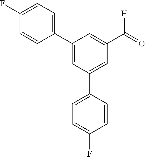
C1(C2=CC(C3=CC=C(F)C=C3)=CC(C([H])=O)=C2)=CC=C(F)C=C1
